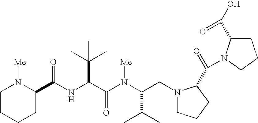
N(C(C(N(C(CN1CCCC1C(=O)N1C(C(O)=O)CCC1)C(C)C)[Me])=O)C(C)(C)C)C(C1N([Me])CCCC1)=O
